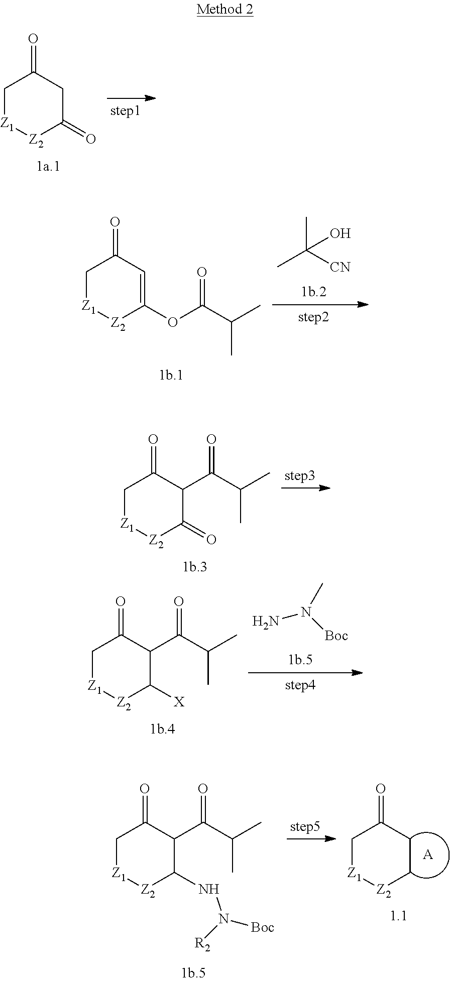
C1[Z1][Z2]C(=O)CC1=O.C1[Z1][Z2]C(OC(C(C)C)=O)=CC1=O.CC([CN])(C)O.[Z1]1[Z2]C(=O)C(C(=O)C(C)C)C(=O)C1.NN([Boc])C.[Z1]1[Z2]C([X])C(C(=O)C(C)C)C(=O)C1.[Z1]1[Z2]CCC(=O)C1.[A].[Z1]1[Z2]C(NN([Boc])[R2])C(C(=O)C(C)C)C(=O)C1
